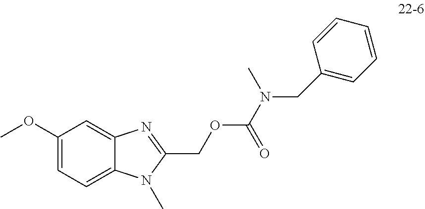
C1(OC)=CC=C2C(=C1)N=C(COC(=O)N(C)CC1=CC=CC=C1)N2C
